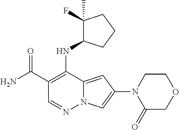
O=C(C1=C(NC2C(F)(C)CCC2)C2=CC(N3C(=O)COCC3)=CN2N=C1)N
